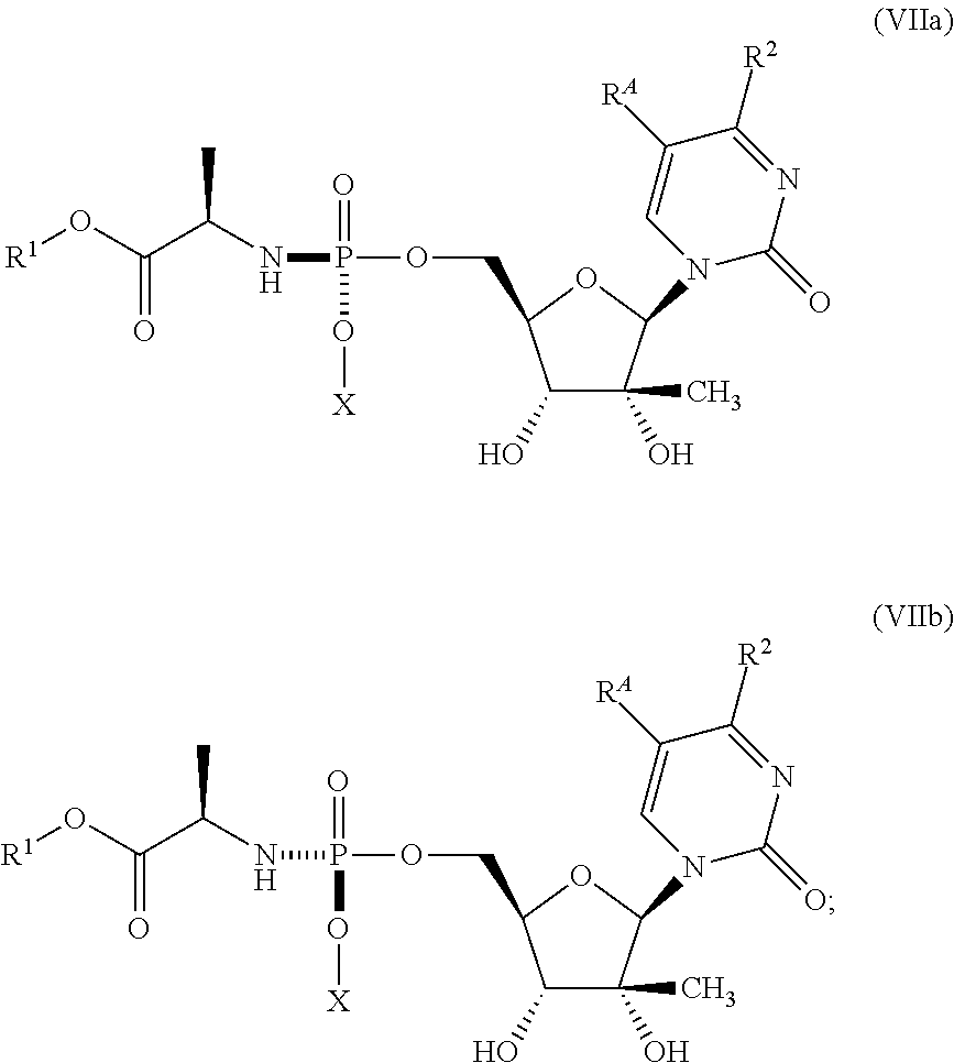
C1(O)C(O)(C)C(N2C(=O)N=C([R2])C([RA])=C2)OC1COP(NC(C(O[R1])=O)C)(=O)O[X].C1(O)C(O)(C)C(N2C(=O)N=C([R2])C([RA])=C2)OC1COP(NC(C(O[R1])=O)C)(=O)O[X]
